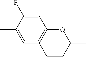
C1=C(C)C(F)=CC2=C1CCC(C)O2
